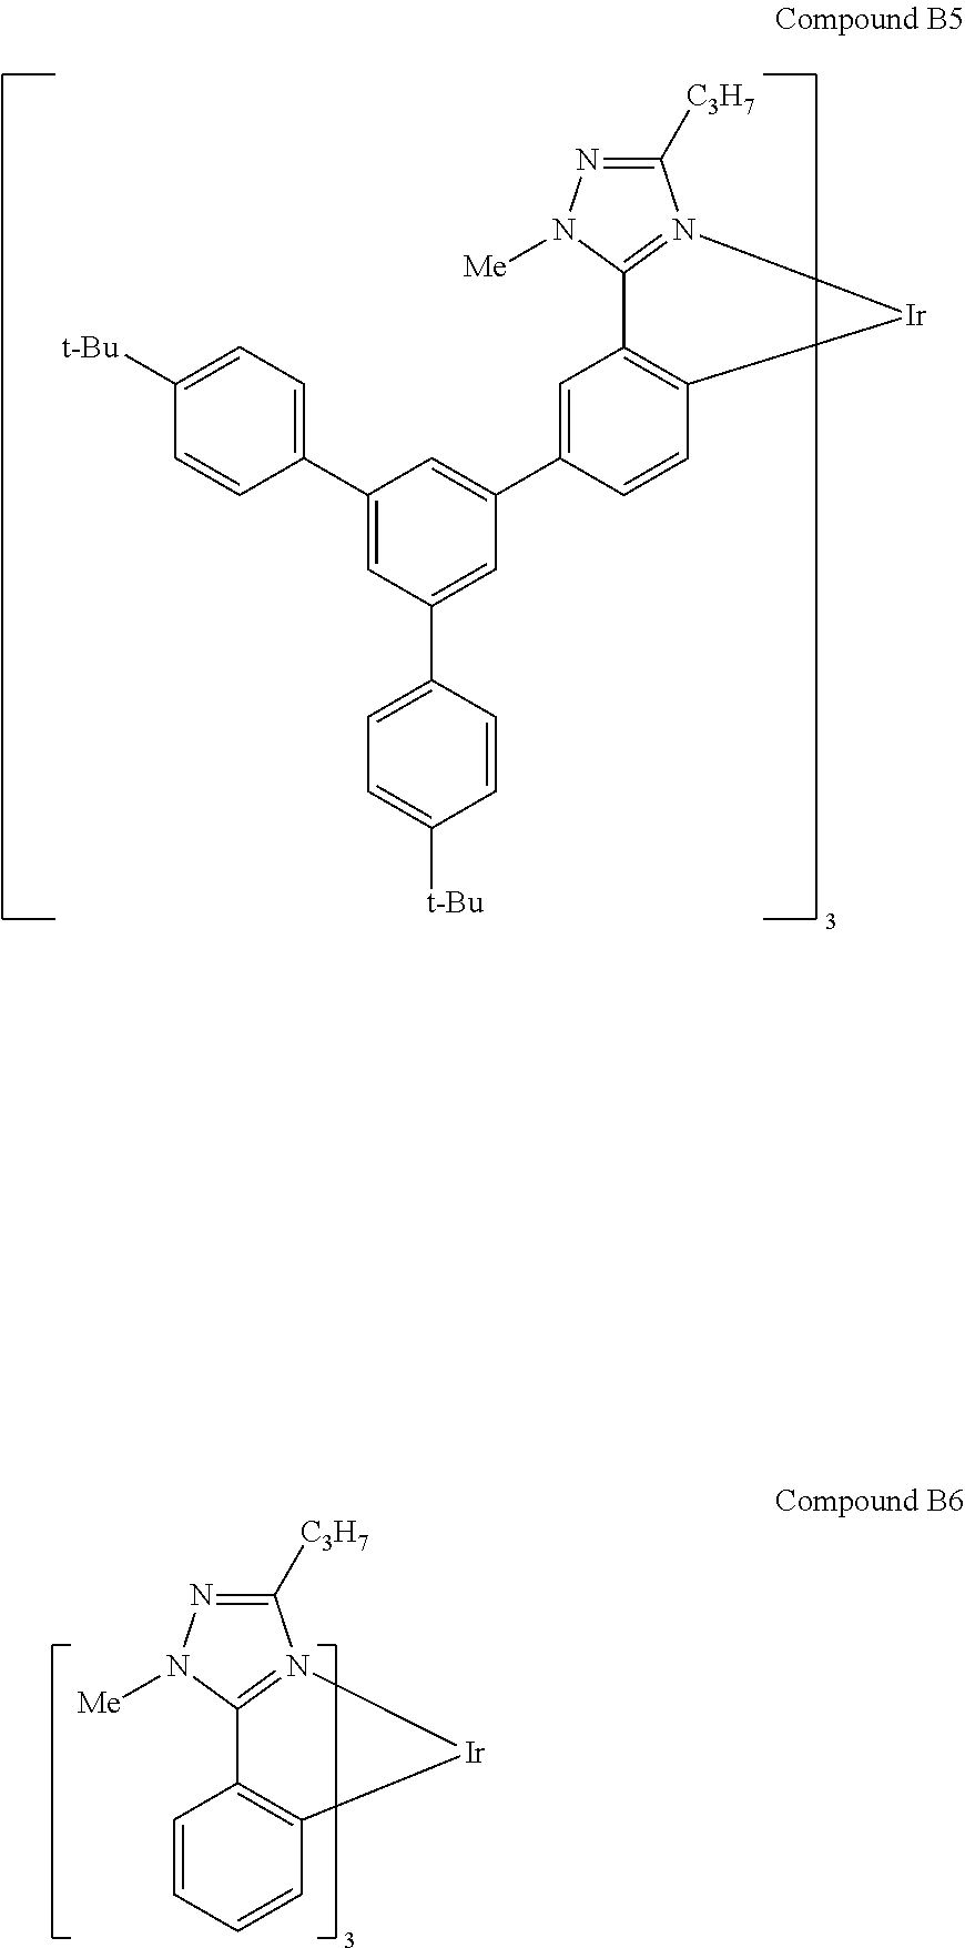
C1(C2=CC(C3=CC=C([t-Bu])C=C3)=CC(C3=CC4=C(C=C3)[Ir]N3=C4N([Me])N=C3[C3H7])=C2)=CC=C([t-Bu])C=C1.C1=CC=CC2=C1C1=N(C([C3H7])=NN1[Me])[Ir]2
